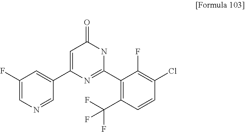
C1(F)=CN=CC(C2=CC(=O)NC(C3=C(C(F)(F)F)C=CC(Cl)=C3F)=N2)=C1
